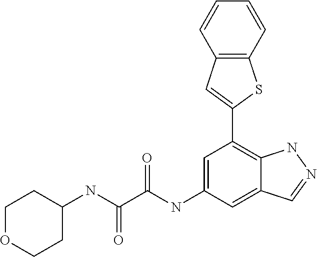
C1(NC(=O)C(=O)NC2=CC(C3=CC4=C(S3)C=CC=C4)=C3C(=C2)C=NN3)CCOCC1
